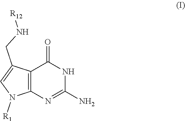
C12=C(N=C(N)NC1=O)N([R1])C=C2CN[R12]
